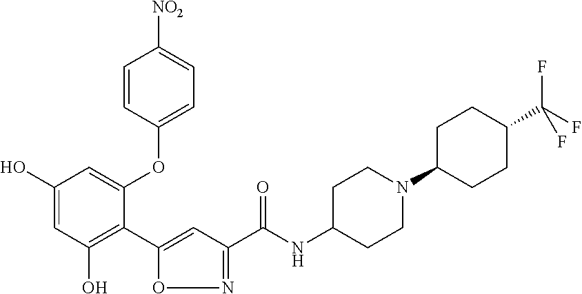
C1(O)=CC(O)=C(C2=CC(C(NC3CCN(C4CCC(C(F)(F)F)CC4)CC3)=O)=NO2)C(OC2=CC=C([NO2])C=C2)=C1
